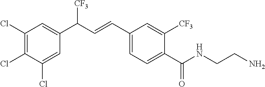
C1(Cl)=C(Cl)C(Cl)=CC(C(C=CC2=CC=C(C(NCCN)=O)C([CF3])=C2)[CF3])=C1
